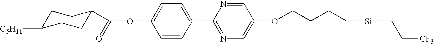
C1C([C5H11])CCC(C(OC2=CC=C(C3=NC=C(OCCCC[Si](CC[CF3])(C)C)C=N3)C=C2)=O)C1
